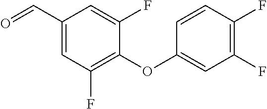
C1(C=O)=CC(F)=C(OC2=CC(F)=C(F)C=C2)C(F)=C1
